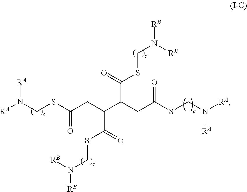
[RA]N(CSC(CC(C(CC(SCN([RA])[RA])=O)C(=O)SCN([RB])[RB])C(SCN([RB])[RB])=O)=O)[RA]
